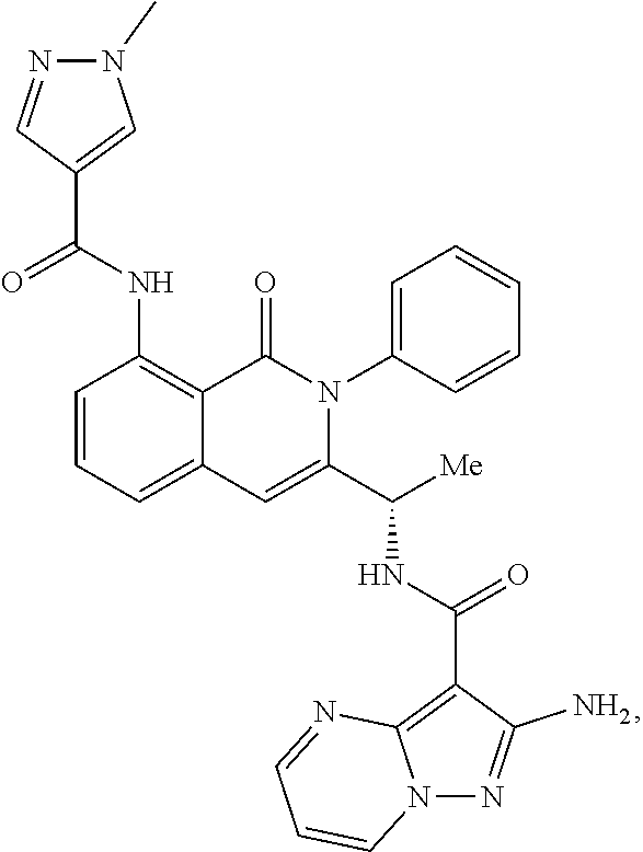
C1=CC=C2C(=C1NC(=O)C1=CN(C)N=C1)C(=O)N(C1=CC=CC=C1)C(C([Me])NC(=O)C1=C3N(N=C1N)C=CC=N3)=C2
